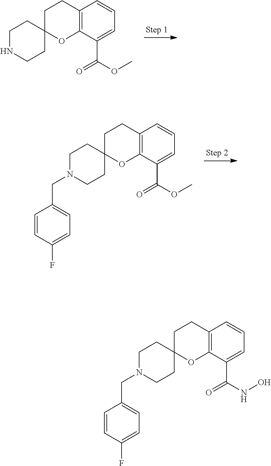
C12=C(C(C(OC)=O)=CC=C1)OC1(CC2)CCNCC1.C12=C(C(C(OC)=O)=CC=C1)OC1(CC2)CCN(CC2=CC=C(F)C=C2)CC1.C12=C(C(C(NO)=O)=CC=C1)OC1(CC2)CCN(CC2=CC=C(F)C=C2)CC1
